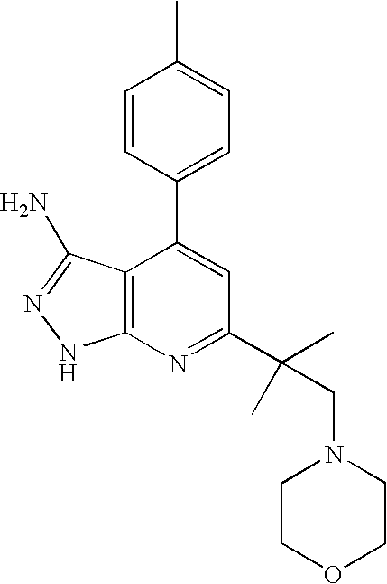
C1=CC(C2=CC(C(CN3CCOCC3)(C)C)=NC3=C2C(N)=NN3)=CC=C1C
